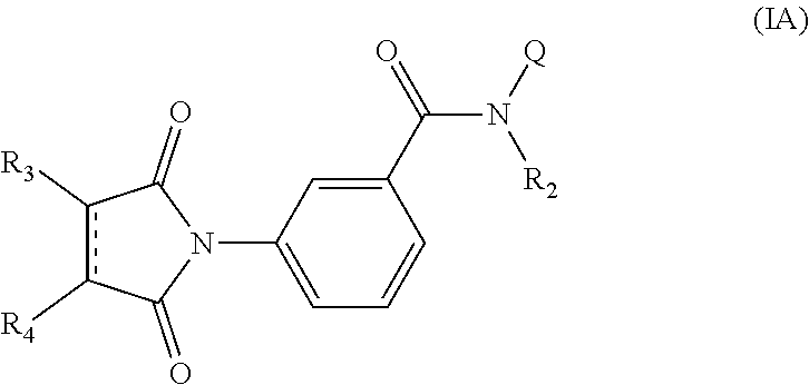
c1([R3])c([R4])C(=O)N(C2=CC=CC(C(=O)N([Q])[R2])=C2)C1=O
